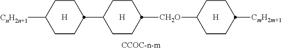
[CCOC-n-m].C1CC([CnH2n+1])CCC1C1CCC([CH2O]C2CCC([CmH2m+1])CC2)CC1.[H].[H].[H]
